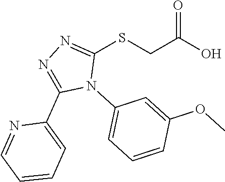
C1(SCC(O)=O)=NN=C(C2=CC=CC=N2)N1C1=CC=CC(OC)=C1
